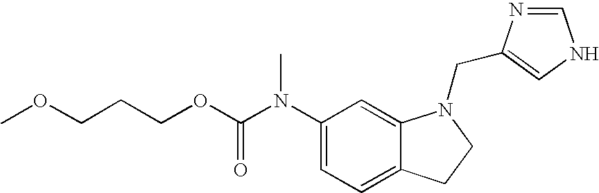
C1(N(C(OCCCOC)=O)C)=CC=C2C(=C1)N(CC1=CNC=N1)CC2
